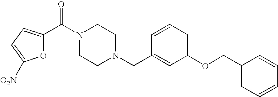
C1(C(N2CCN(CC3=CC(OCC4=CC=CC=C4)=CC=C3)CC2)=O)=CC=C([O2N])O1
